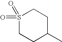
S1(=O)(=O)CCC(C)CC1
